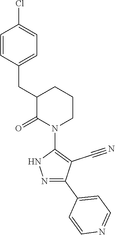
C1=CC(CC2C(=O)N(C3=C(C#N)C(C4=CC=NC=C4)=NN3)CCC2)=CC=C1Cl
